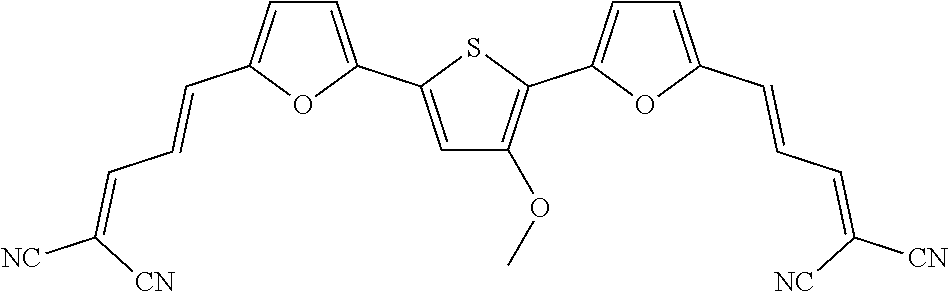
C1=C(C2=CC(OC)=C(C3=CC=C(C=CC=C([CN])[NC])O3)S2)OC(C=CC=C([CN])[NC])=C1
